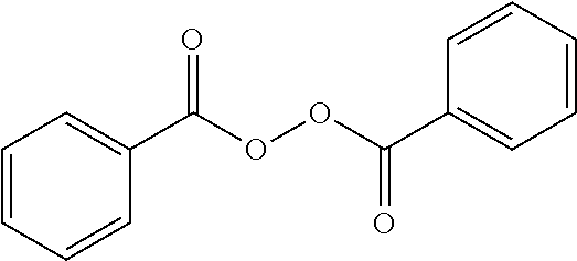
C1=CC=CC(C(OOC(C2=CC=CC=C2)=O)=O)=C1
